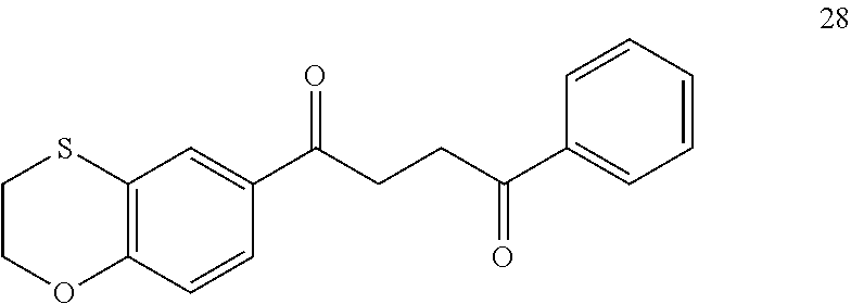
C1(C(CCC(C2=CC=CC=C2)=O)=O)=CC2=C(C=C1)OCCS2
